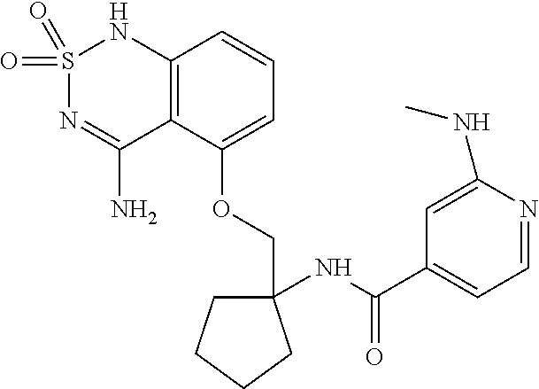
S1(=O)(=O)N=C(N)C2=C(N1)C=CC=C2OCC1(NC(C2=CC=NC(NC)=C2)=O)CCCC1
